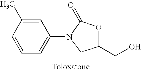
C1=C(C)C=CC=C1N1C(=O)OC(CO)C1
